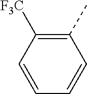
C1(C)=C([F3C])C=CC=C1
